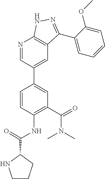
C1(C(N(C)C)=O)=C(NC(=O)C2NCCC2)C=CC(C2=CC3=C(N=C2)NN=C3C2=CC=CC=C2OC)=C1
